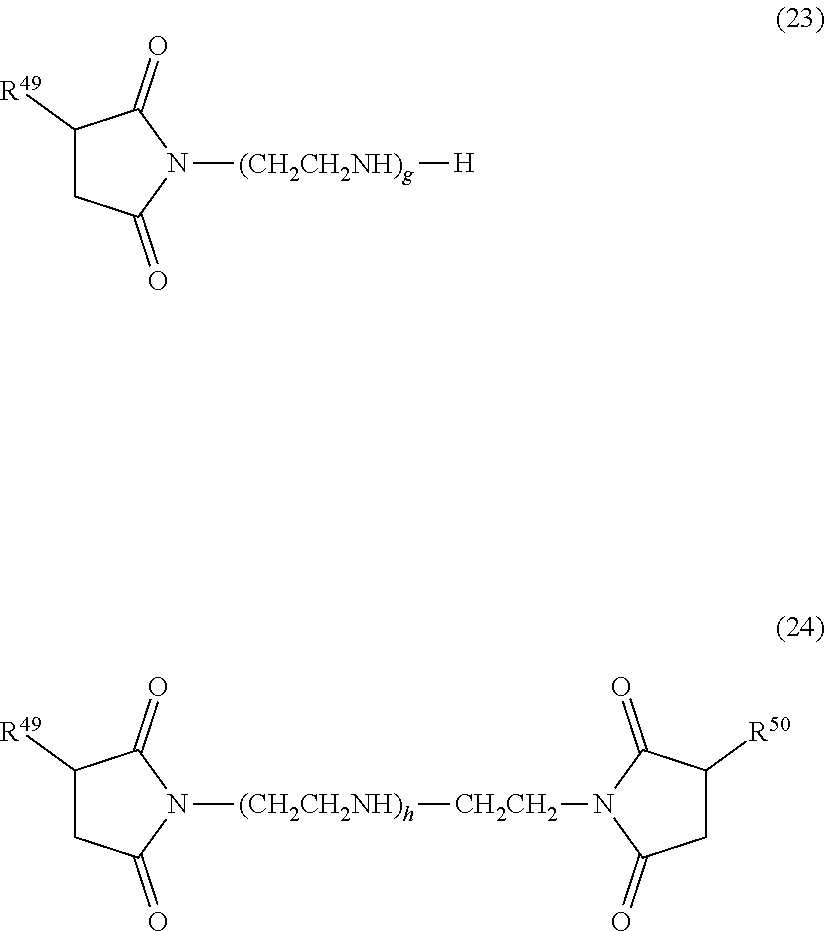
C1([R49])CC(=O)N([(CH2CH2NH)g][H])C1=O.C1([R49])CC(=O)N([(CH2CH2NH)h][CH2CH2]N2C(=O)CC([R50])C2=O)C1=O
